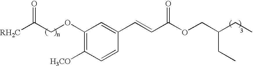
[RH2C]C(COC1=C([H3CO])C=CC(C=CC(OCC(CC)CC)=O)=C1)=O
